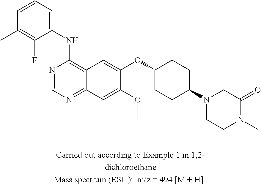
C1(NC2=C3C(=NC=N2)C=C(OC)C(OC2CCC(N4CCN(C)C(=O)C4)CC2)=C3)=CC=CC(C)=C1F
